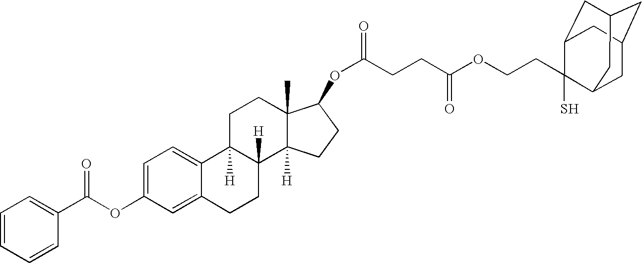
C1=C2C(=CC=C1OC(=O)C1=CC=CC=C1)C1([H])C([H])(CC2)C2([H])C(C)(CC1)C(OC(=O)CCC(OCCC1(S)C3CC4CC(CC1C4)C3)=O)CC2
